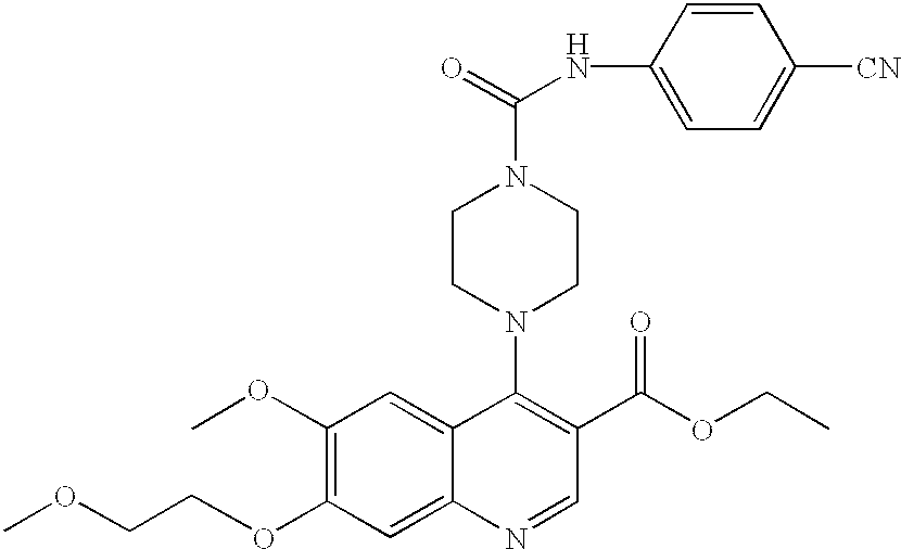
O(C1=C(OC)C=C2C(=C1)N=CC(C(OCC)=O)=C2N1CCN(C(=O)NC2=CC=C([CN])C=C2)CC1)CCOC
